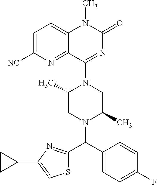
C1=C([NC])N=C2C(=C1)N(C)C(=O)N=C2N1C(C)CN(C(C2=CC=C(F)C=C2)C2=NC(C3CC3)=CS2)C(C)C1
